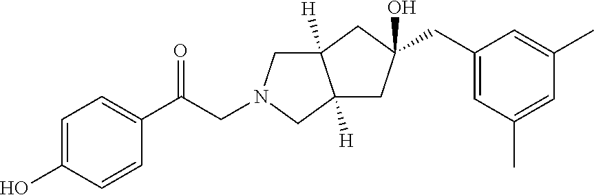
C1=C(O)C=CC(C(=O)CN2CC3([H])C([H])(C2)CC(O)(CC2=CC(C)=CC(C)=C2)C3)=C1
